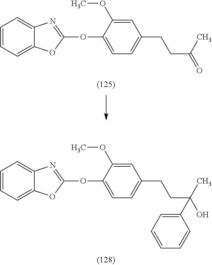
C1=CC=C2C(=C1)N=C(OC1=CC=C(CCC(=O)C)C=C1OC)O2.C1=CC=C2C(=C1)N=C(OC1=CC=C(CCC(O)(C)C3=CC=CC=C3)C=C1OC)O2
